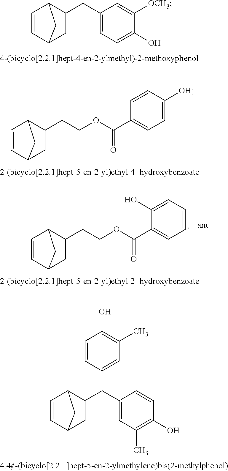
C1=CC2CC1C(CC1=CC=C(O)C([OCH3])=C1)C2.C1=CC2CC1C(CCOC(C1=CC=C([OH])C=C1)=O)C2.C1=CC2CC1C(C(C1=CC(C)=C([OH])C=C1)C1=CC(C)=C(O)C=C1)C2.C1=CC2CC1C(CCOC(C1=CC=CC=C1O)=O)C2
